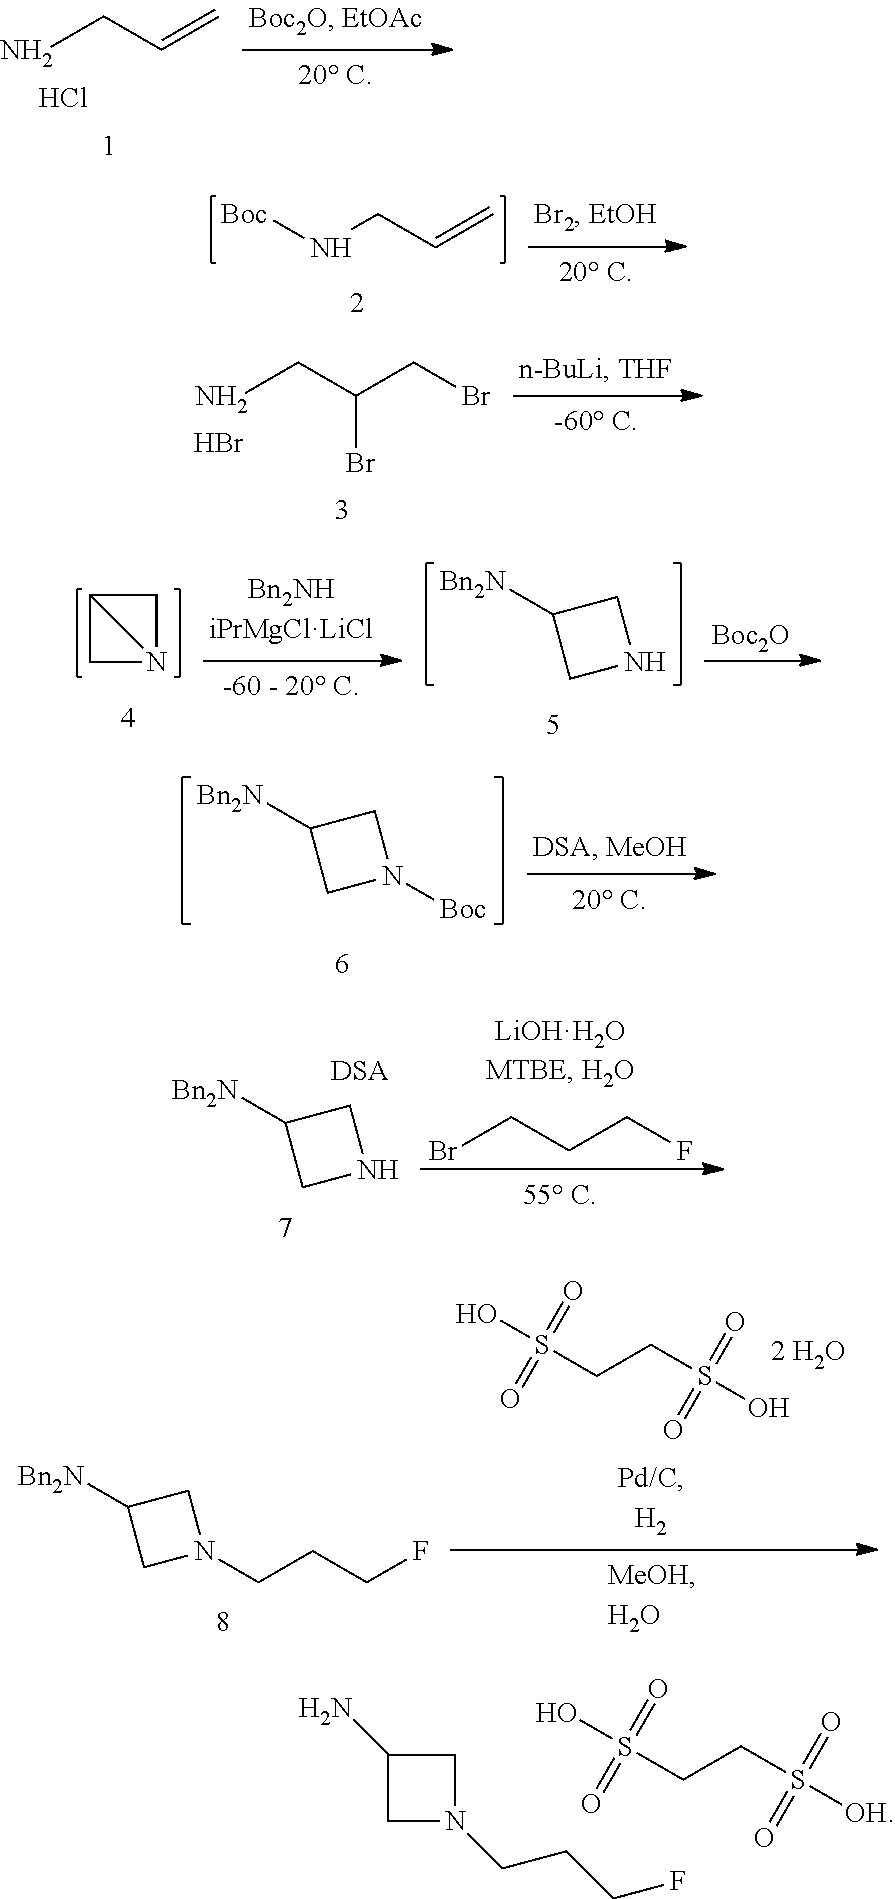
NCC=C.Cl.N(CC=C)[Boc].NCC(CBr)Br.Br.C12CN1C2.[Bn2N]C1CNC1.[Boc2O].[Bn2N]C1CN([Boc])C1.[Bn2N]C1CNC1.[DSA].BrCCCF.OS(CCS(O)(=O)=O)(=O)=O.[Bn2N]C1CN(CCCF)C1.C1(N)CN(CCCF)C1.OS(CCS([OH])(=O)=O)(=O)=O
